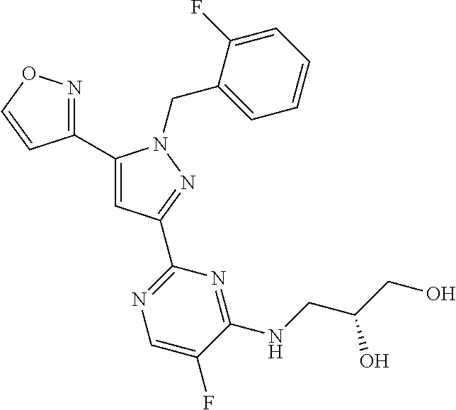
C1(C2=NOC=C2)=CC(C2=NC=C(F)C(NCC(CO)O)=N2)=NN1CC1=CC=CC=C1F
